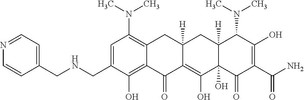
C1=C(CNCC2=CC=NC=C2)C(O)=C2C(=C1N(C)C)CC1([H])C(=C(O)C3(O)C([H])(C1)C(N(C)C)C(O)=C(C(N)=O)C3=O)C2=O
